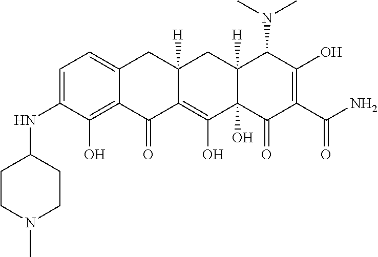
C1=C(NC2CCN(C)CC2)C(O)=C2C(=C1)CC1([H])C(=C(O)C3(O)C([H])(C1)C(N(C)C)C(O)=C(C(N)=O)C3=O)C2=O
